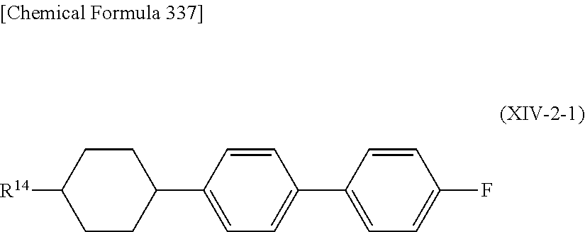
C1=CC(C2CCC([R14])CC2)=CC=C1C1=CC=C(F)C=C1
